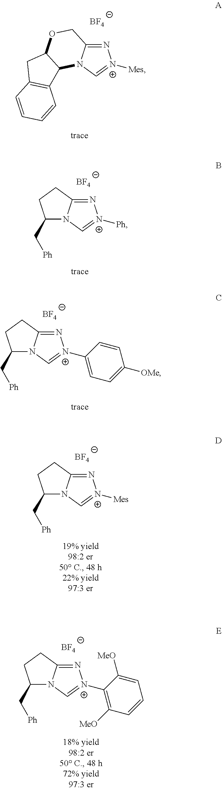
N1=C2N(C=[N+]1[Mes])C1C(OC2)CC2=C1C=CC=C2.[BF4].N1=C2N(C=[N+]1[Ph])C(C[Ph])CC2.[BF4].N1=C2N(C=[N+]1C1=CC=C([OMe])C=C1)C(C[Ph])CC2.[BF4].N1=C2N(C=[N+]1[Mes])C(C[Ph])CC2.[BF4].N1=C2N(C=[N+]1C1=C([MeO])C=CC=C1[MeO])C(C[Ph])CC2.[BF4]
